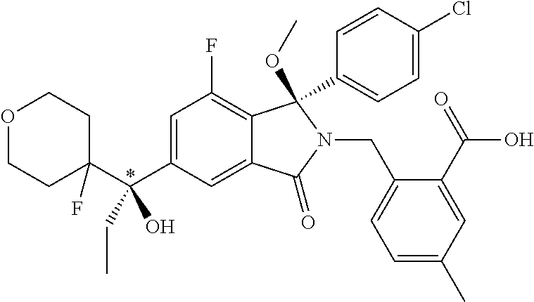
O1CCC(C(C2=CC(F)=C3C(=C2)C(=O)N(CC2=CC=C(C)C=C2C(O)=O)C3(OC)C2=CC=C(Cl)C=C2)(O)CC)(F)CC1
